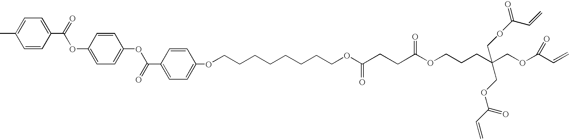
C1=CC(C(=O)OC2=CC=C(OC(C3=CC=C(OCCCCCCCCOC(=O)CCC(OCCCC(COC(C=C)=O)(COC(C=C)=O)COC(C=C)=O)=O)C=C3)=O)C=C2)=CC=C1C
